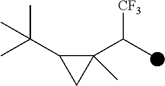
C1(C(C)[CF3])(C)C(C(C)(C)C)C1
